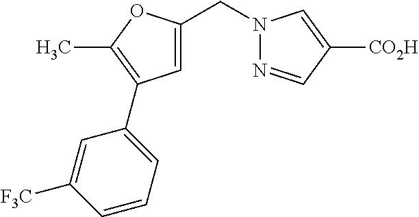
C1=C(CN2N=CC([CO2H])=C2)OC(C)=C1C1=CC=CC([F3C])=C1
